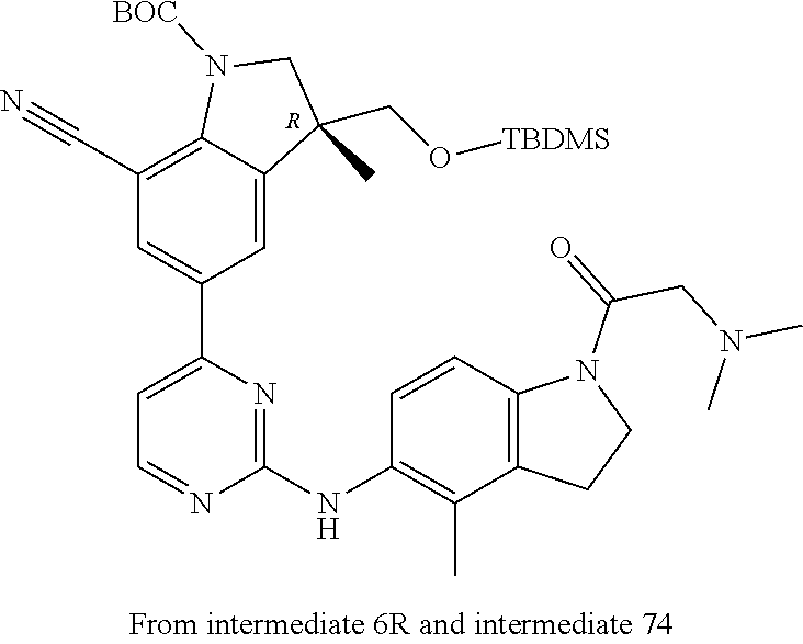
C1(C#N)=C2C(=CC(C3=CC=NC(NC4=C(C)C5=C(C=C4)N(C(=O)CN(C)C)CC5)=N3)=C1)C(CO[TBDMS])(C)CN2[BOC].[R]
